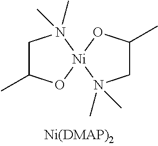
C1C(C)O[Ni]2(N1(C)C)N(C)(C)CC(C)O2
